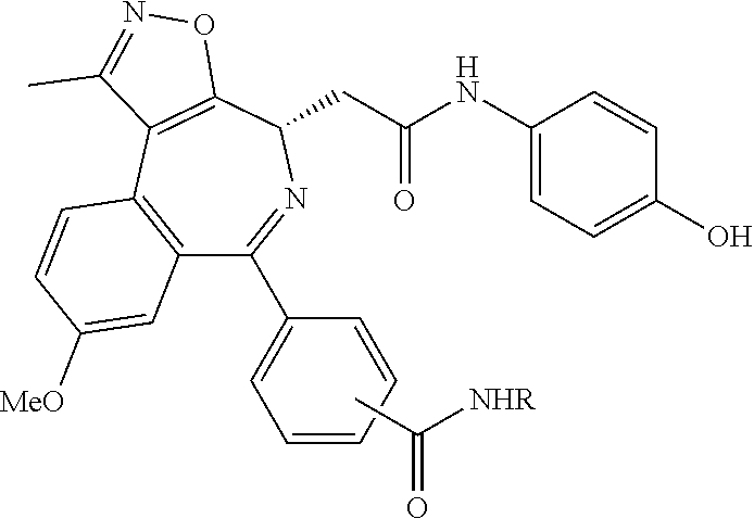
C1=CC2=C(C(C3=CC=CC=C3)=NC(CC(NC3=CC=C(O)C=C3)=O)C3=C2C(C)=NO3)C=C1[MeO].CC(=O)[NHR]
